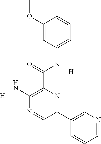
[H].[H].C1(C(NC2=CC=CC(OC)=C2)=O)=C(N)N=CC(C2=CN=CC=C2)=N1
